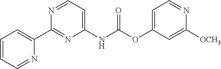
C1=CC=NC(C2=NC(NC(OC3=CC=NC([OCH3])=C3)=O)=CC=N2)=C1
